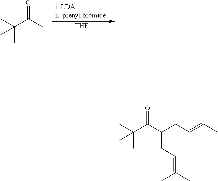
CC(C(C)=O)(C)C.[THF].CC(C(C(CC=C(C)C)CC=C(C)C)=O)(C)C
